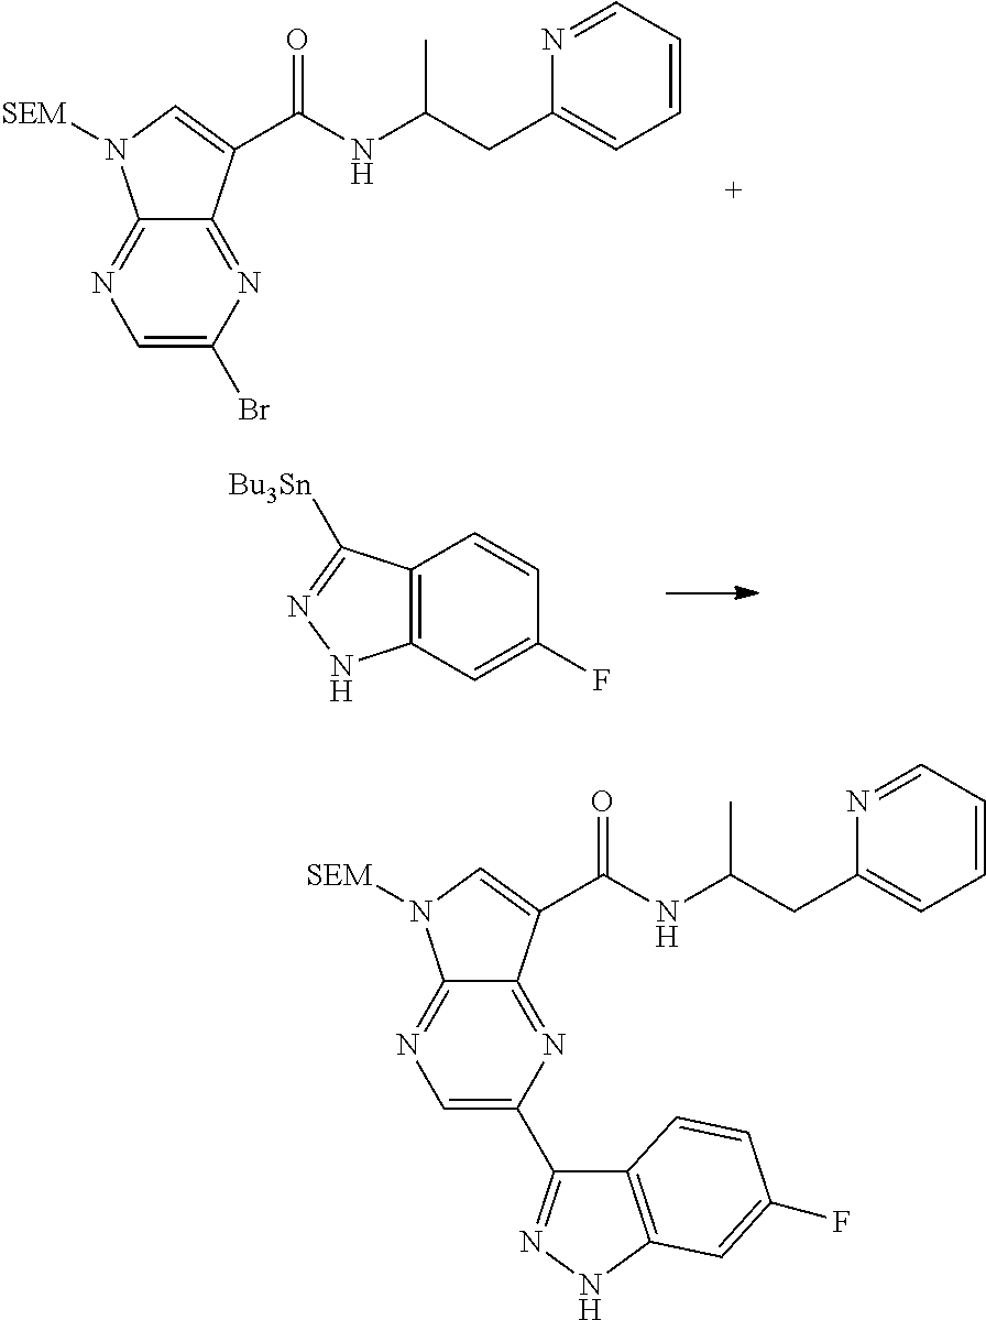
C12=NC(Br)=CN=C1N([SEM])C=C2C(NC(CC1=CC=CC=N1)C)=O.C12=C(C=C(F)C=C1)NN=C2[Bu3Sn].C12=NC(C3=NNC4=C3C=CC(F)=C4)=CN=C1N([SEM])C=C2C(NC(CC1=CC=CC=N1)C)=O
